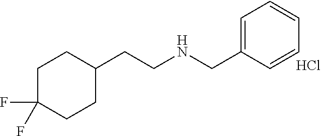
C1(CCNCC2=CC=CC=C2)CCC(F)(F)CC1.Cl
